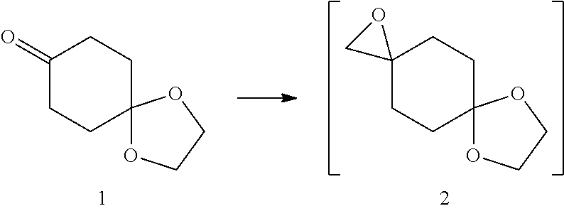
C1(=O)CCC2(CC1)OCCO2.C12(CCC3(CC1)OCCO3)OC2
